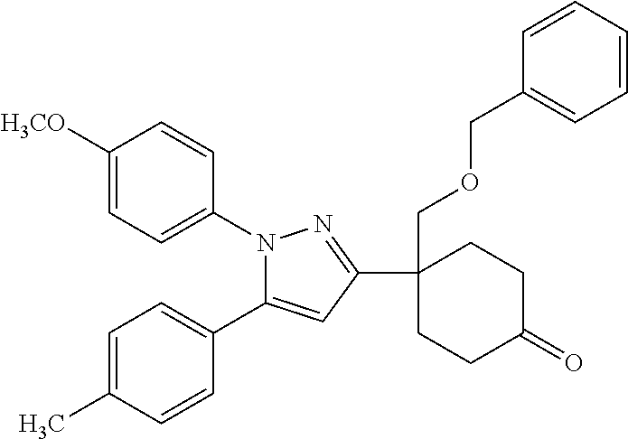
C1([H3CO])=CC=C(N2N=C(C3(COCC4=CC=CC=C4)CCC(=O)CC3)C=C2C2=CC=C(C)C=C2)C=C1
